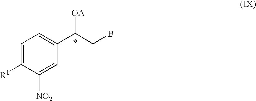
C1=C([R1])C([NO2])=CC(C(CB)[OA])=C1
